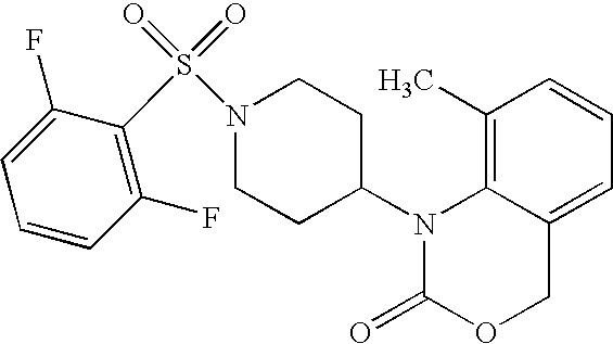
C1(C)=C2C(=CC=C1)COC(=O)N2C1CCN(S(=O)(=O)C2=C(F)C=CC=C2F)CC1
